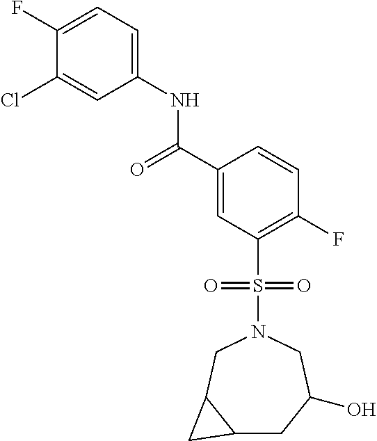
C1(F)=CC=C(NC(=O)C2=CC(S(N3CC4C(CC(O)C3)C4)(=O)=O)=C(F)C=C2)C=C1Cl
